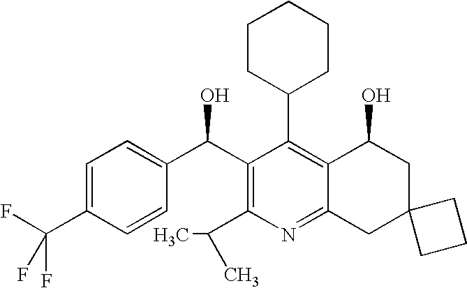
C1(C2=C3C(=NC(C(C)C)=C2C(C2=CC=C(C(F)(F)F)C=C2)O)CC2(CC3O)CCC2)CCCCC1
